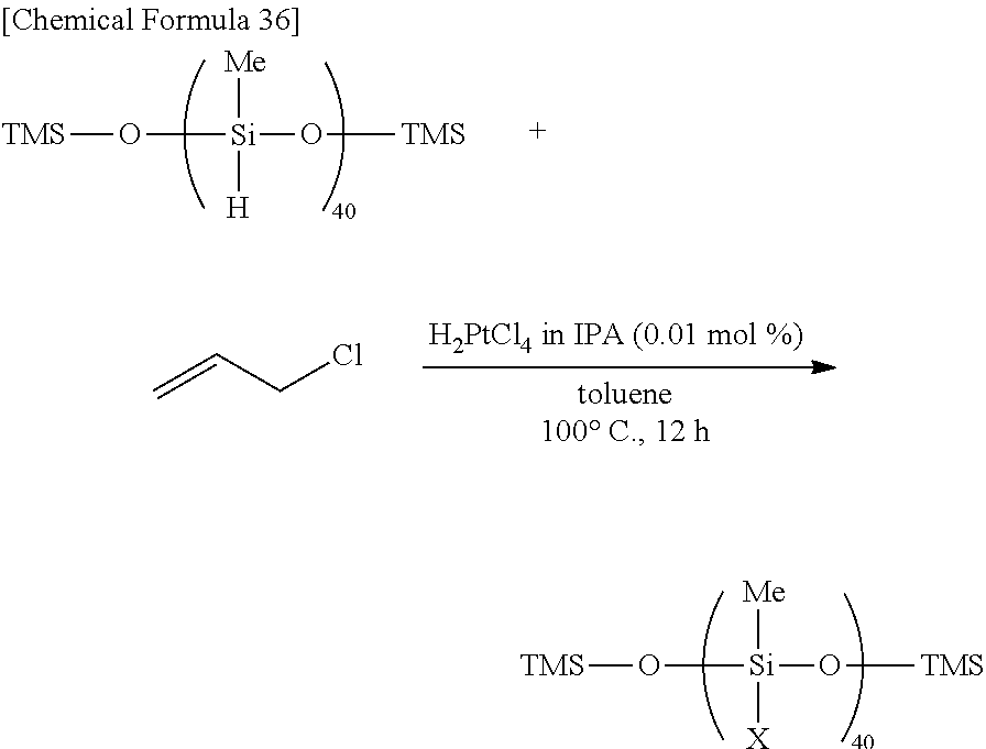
[Me][Si]([X])(O[TMS])O[TMS].[Me][Si]([H])(O[TMS])O[TMS].C=CCCl
